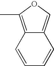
C12=C(C)OC=C1C=CC=C2
